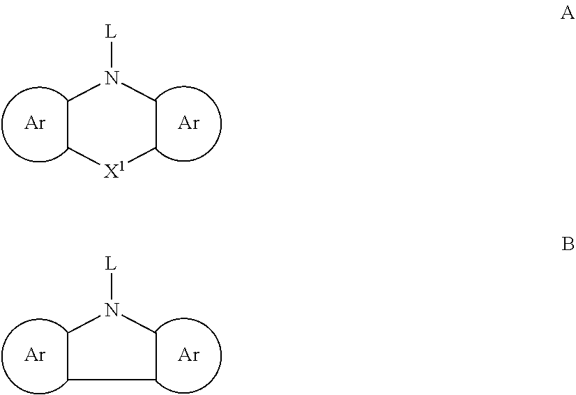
[Ar].[Ar].[L]N1CC[X1]CC1.[Ar].[Ar].[L]N1CCCC1
